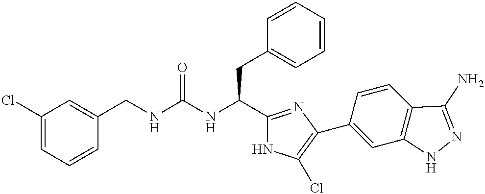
C1(Cl)=CC=CC(CNC(NC(C2=NC(C3=CC4=C(C=C3)C(N)=NN4)=C(Cl)N2)CC2=CC=CC=C2)=O)=C1
